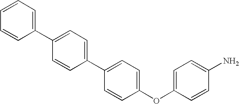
C1=C(OC2=CC=C(C3=CC=C(C4=CC=CC=C4)C=C3)C=C2)C=CC(N)=C1
